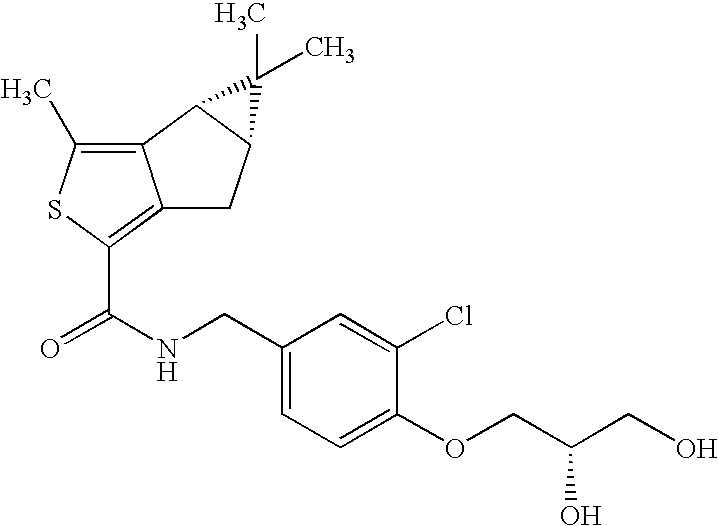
C12=C(C)SC(C(NCC3=CC=C(OCC(CO)O)C(Cl)=C3)=O)=C1CC1C2C1(C)C
